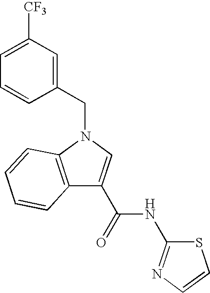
C12=C(N(CC3=CC([CF3])=CC=C3)C=C1C(NC1=NC=CS1)=O)C=CC=C2
